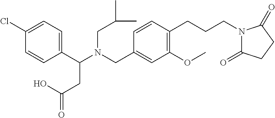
C1(C(N(CC2=CC(OC)=C(CCCN3C(=O)CCC3=O)C=C2)CC(C)C)CC(=O)O)=CC=C(Cl)C=C1
